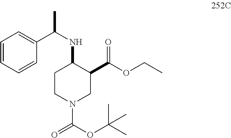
C1CN(C(OC(C)(C)C)=O)CC(C(OCC)=O)C1NC(C)C1=CC=CC=C1
